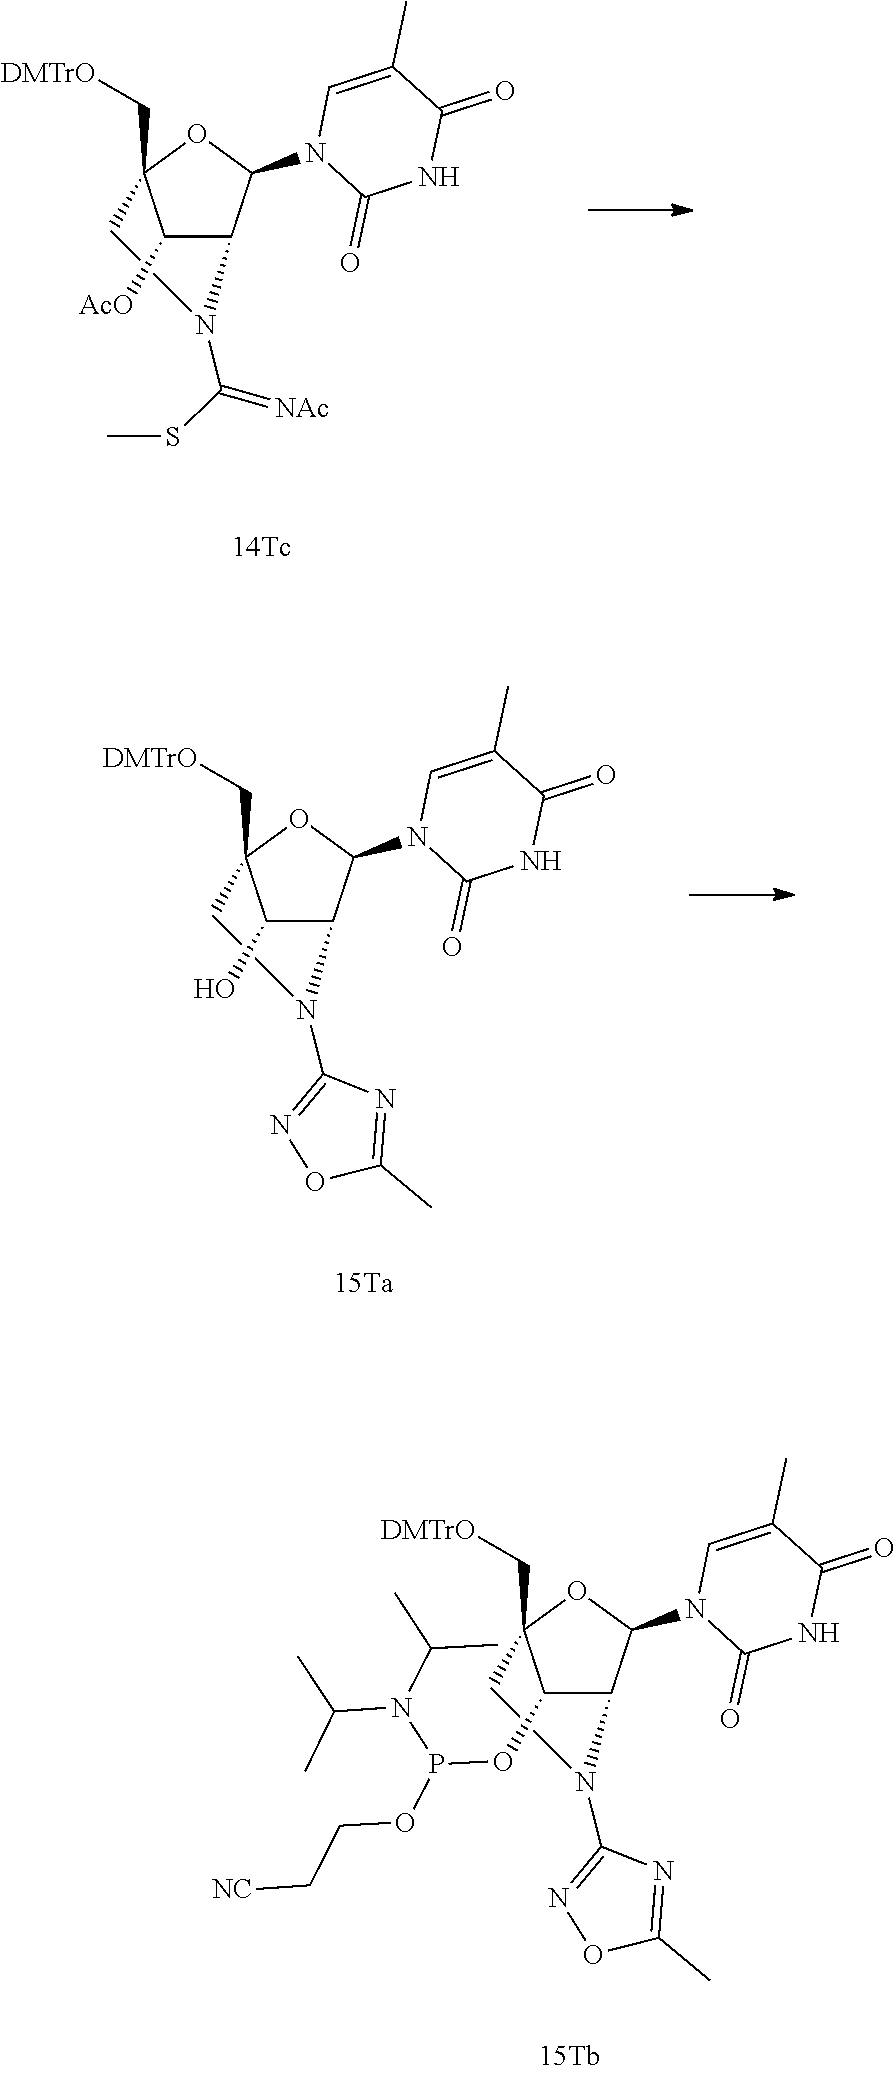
C1([AcO])C2C(N3C(=O)NC(=O)C(C)=C3)OC1(C[DMTrO])CCN2C(=[NAc])SC.C1(O)C2C(N3C(=O)NC(=O)C(C)=C3)OC1(C[DMTrO])CCN2C1=NOC(C)=N1.C1(OP(N(C(C)C)C(C)C)OCC[NC])C2C(N3C(=O)NC(=O)C(C)=C3)OC1(C[DMTrO])CCN2C1=NOC(C)=N1
